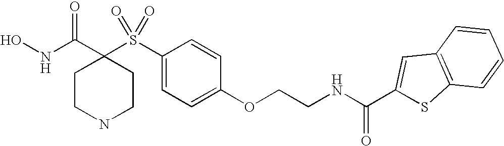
N(C(C1(S(C2=CC=C(OCCNC(=O)C3=CC4=C(S3)C=CC=C4)C=C2)(=O)=O)CCNCC1)=O)O
